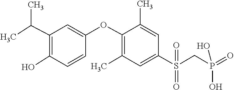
O=P(O)(O)CS(C1=CC(C)=C(OC2=CC(C(C)C)=C(O)C=C2)C(C)=C1)(=O)=O
